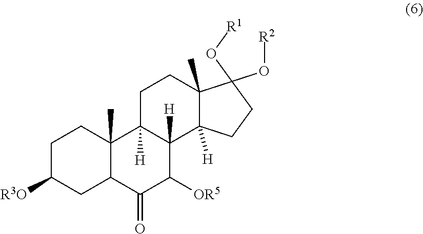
C1C([R3O])CC2C(C)(C1)C1([H])C([H])(C3([H])C(C)(CC1)C(O[R2])(O[R1])CC3)C([OR5])C2=O
